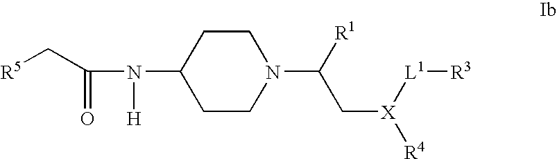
[R5]CC(N(C1CCN(C([R1])C[X]([R4])[L1][R3])CC1)[H])=O
